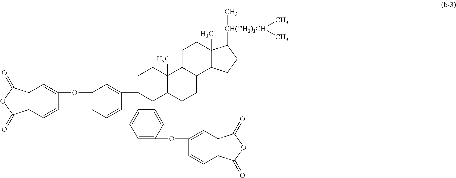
C1C2C(C)(CCC1(C1=CC(OC3=CC4=C(C=C3)C(=O)OC4=O)=CC=C1)C1=CC=C(OC3=CC4=C(C=C3)C(=O)OC4=O)C=C1)C1C(CC2)C2C(C)(CC1)C([CH(CH2)3CH](C)(C)C)CC2
